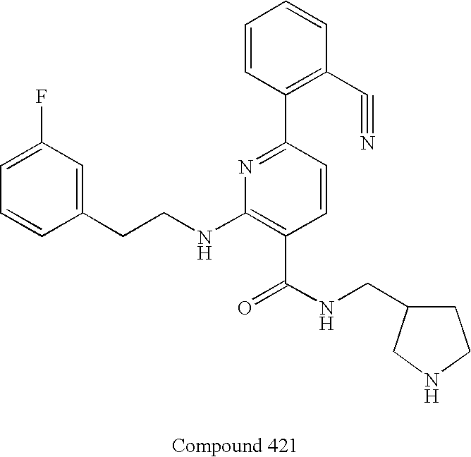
C1=CC(CCNC2=C(C(NCC3CCNC3)=O)C=CC(C3=C(C#N)C=CC=C3)=N2)=CC(F)=C1
